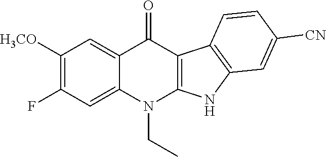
FC1=C([H3CO])C=C2C(=C1)N(CC)C1=C(C2=O)C2=C(N1)C=C([CN])C=C2
